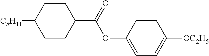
[C5H11]C1CCC(C(=O)OC2=CC=C([OC2H5])C=C2)CC1
